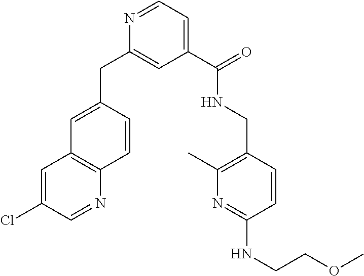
C1=C(CC2=CC(C(NCC3=C(C)N=C(NCCOC)C=C3)=O)=CC=N2)C=CC2=C1C=C(Cl)C=N2
